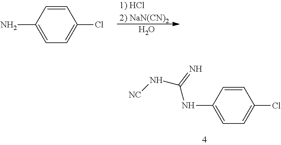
C1=CC(N)=CC=C1Cl.O.C1=CC(NC(N[NC])=N)=CC=C1Cl
